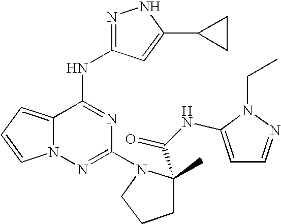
C1(N2CCCC2(C(=O)NC2=CC=NN2CC)C)=NN2C(=CC=C2)C(NC2=NNC(C3CC3)=C2)=N1
